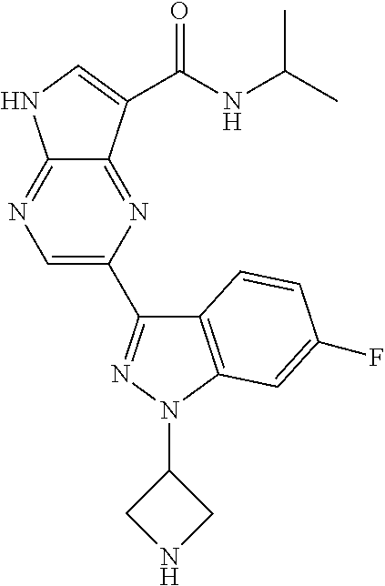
C12=NC(C3=NN(C4CNC4)C4=C3C=CC(F)=C4)=CN=C1NC=C2C(NC(C)C)=O
